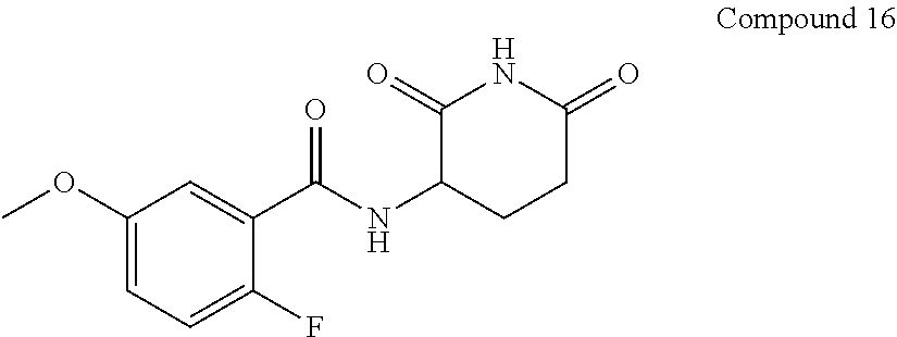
C1(OC)=CC=C(F)C(C(NC2CCC(=O)NC2=O)=O)=C1
